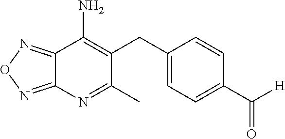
C1(C)=NC2=NON=C2C(N)=C1CC1=CC=C(C(=O)[H])C=C1
